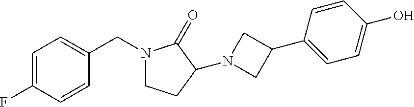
C1=C(F)C=CC(CN2CCC(N3CC(C4=CC=C(O)C=C4)C3)C2=O)=C1
